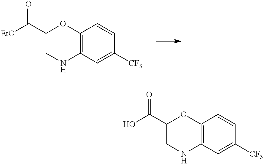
C12=C(C=C([CF3])C=C1)NCC(C(=O)[EtO])O2.C12=C(C=C([CF3])C=C1)NCC(C(=O)O)O2
